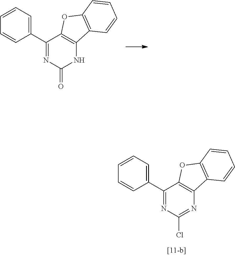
C1(C2=CC=CC=C2)=NC(Cl)=NC2=C1OC1=C2C=CC=C1.C1(C2=CC=CC=C2)=NC(=O)NC2=C1OC1=C2C=CC=C1
